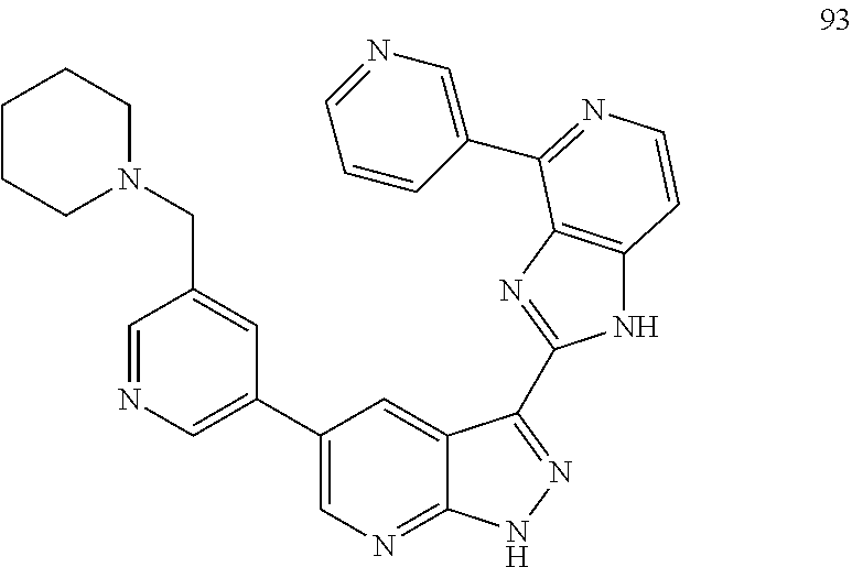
C1CCN(CC2=CC(C3=CN=C4C(=C3)C(C3=NC5=C(N3)C=CN=C5C3=CN=CC=C3)=NN4)=CN=C2)CC1
